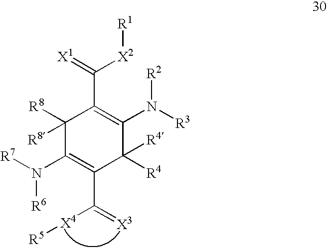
N([R6])(C1=C(C([X4][R5])=[X3])C([R4])([R4])C(N([R3])[R2])=C(C(=[X1])[X2][R1])C1([R8])[R8])[R7]
